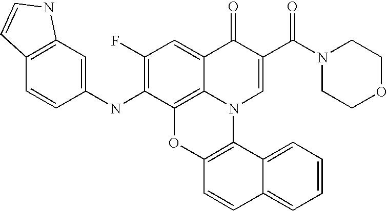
C1(F)=C(NC2=CC3=C(C=C2)C=CN3)C2=C3C(=C1)C(=O)C(C(N1CCOCC1)=O)=CN3C1=C(O2)C=CC2=CC=CC=C12
